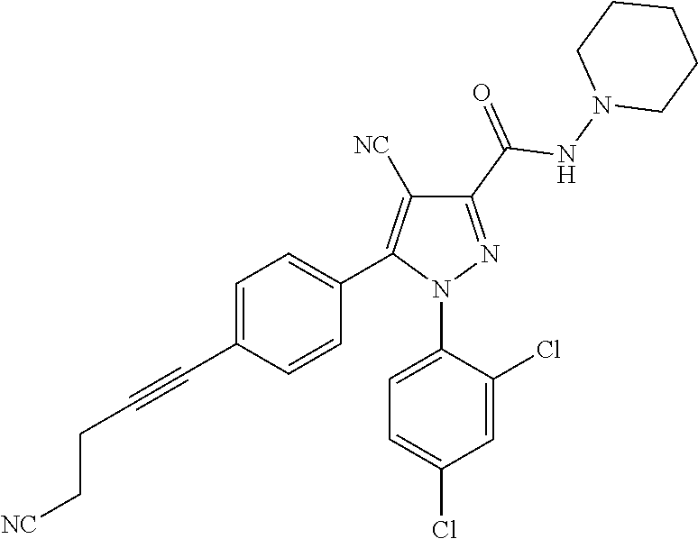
C1=C(C#CCC[NC])C=CC(C2=C([NC])C(C(=O)NN3CCCCC3)=NN2C2=CC=C(Cl)C=C2Cl)=C1
